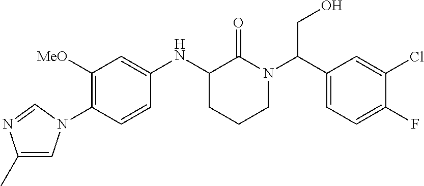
C1([MeO])=C(N2C=C(C)N=C2)C=CC(NC2CCCN(C(C3=CC=C(F)C(Cl)=C3)CO)C2=O)=C1
